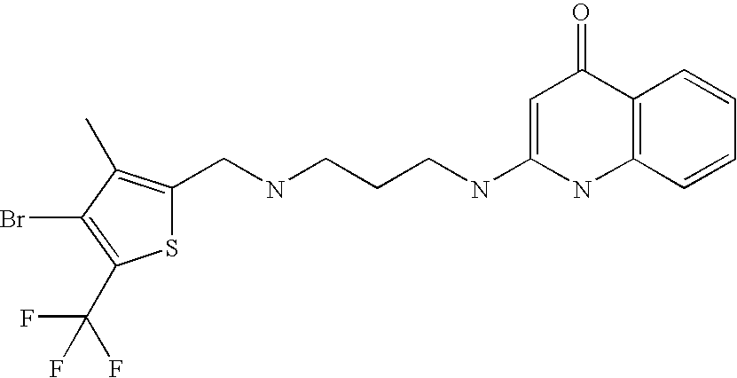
S1C(CNCCCNC2=CC(=O)C3=C(N2)C=CC=C3)=C(C)C(Br)=C1C(F)(F)F
